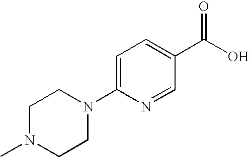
C1=C(N2CCN(C)CC2)N=CC(C(O)=O)=C1
